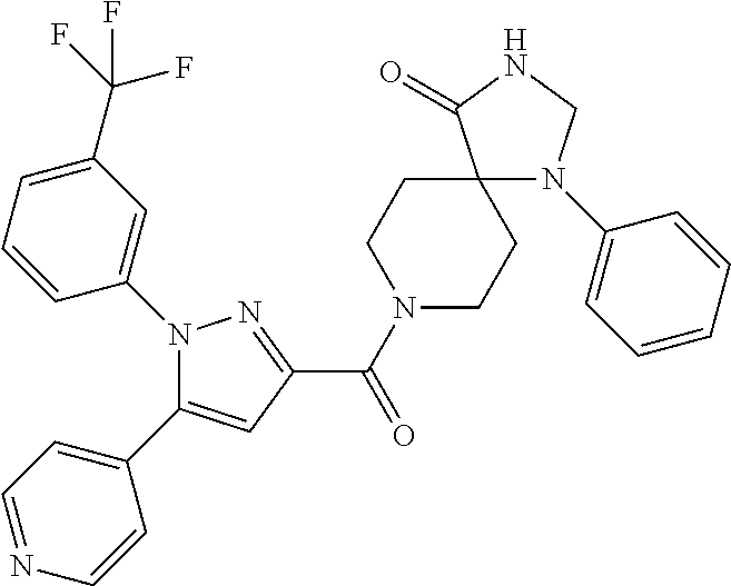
N1(C2=CC(C(F)(F)F)=CC=C2)C(C2=CC=NC=C2)=CC(C(=O)N2CCC3(CC2)N(C2=CC=CC=C2)CNC3=O)=N1
